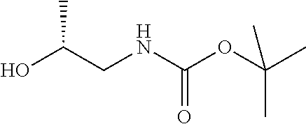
OC(CNC(OC(C)(C)C)=O)C
